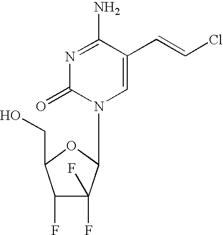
C1=C(C=CCl)C(N)=NC(=O)N1C1C(F)(F)C(F)C(CO)O1
